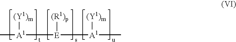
C[A1]([(Y1)m])[E]([(R1)p])[A1]([(Y1)m])C
